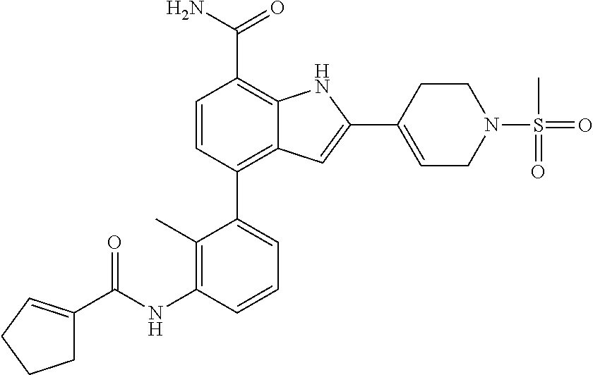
C1=CC(C2=CC=CC(NC(=O)C3=CCCC3)=C2C)=C2C(=C1C(N)=O)NC(C1=CCN(S(=O)(C)=O)CC1)=C2
